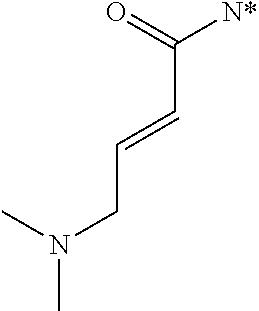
O=C([N*])C=CCN(C)C
